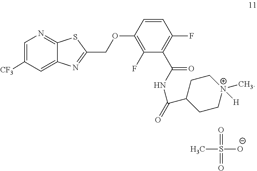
C1=C([CF3])C=C2C(=N1)SC(COC1=C(F)C(C(NC(C3CC[N+](C)([H])CC3)=O)=O)=C(F)C=C1)=N2.O=S(=O)([O-])C
